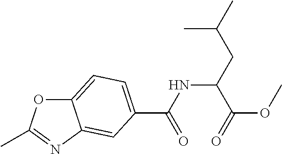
CC(C)CC(NC(=O)C1=CC=C2OC(C)=NC2=C1)C(=O)OC
